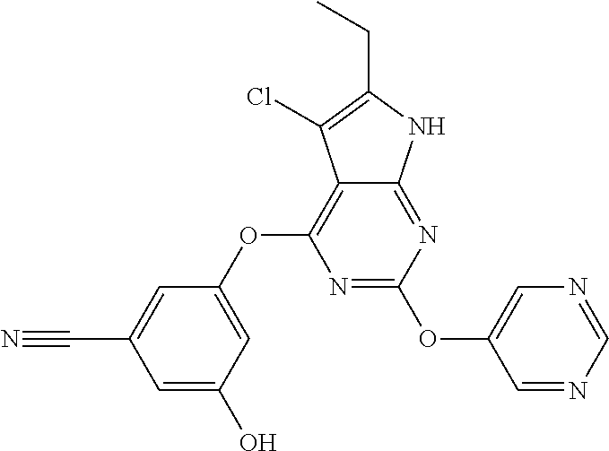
N1=C(OC2=CN=CN=C2)N=C2C(=C1OC1=CC(O)=CC(C#N)=C1)C(Cl)=C(CC)N2
